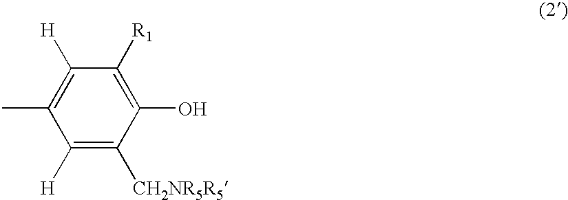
C1([H])=C(C)C([H])=C([CH2NR5R5])C(O)=C1[R1]
